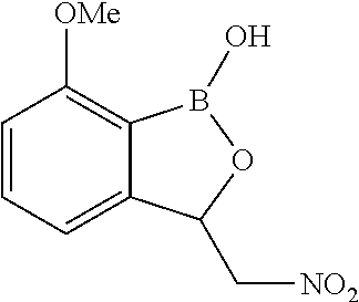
C1=CC=C2C(=C1[OMe])B(O)OC2C[NO2]
